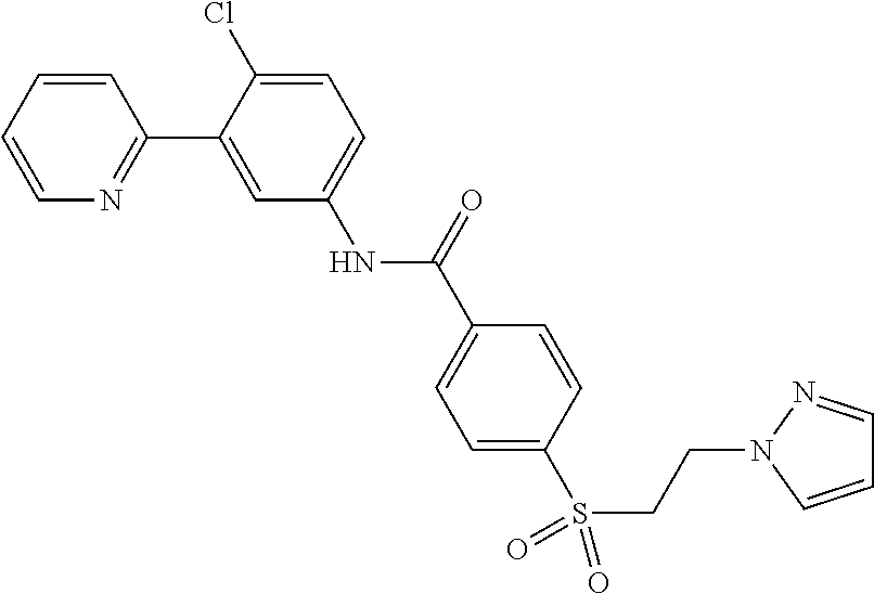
C1=CC=CN=C1C1=CC(NC(C2=CC=C(S(CCN3C=CC=N3)(=O)=O)C=C2)=O)=CC=C1Cl
